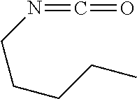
C(CCN=C=O)CC
